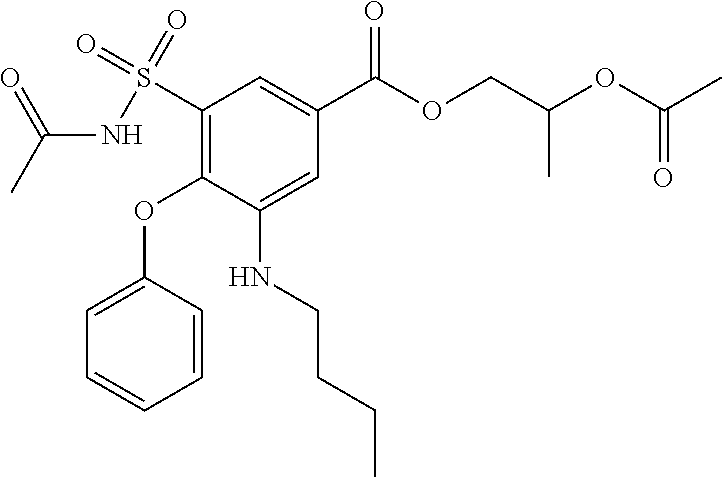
CC(=O)NS(=O)(=O)C1=C(OC2=CC=CC=C2)C(NCCCC)=CC(C(OCC(OC(C)=O)C)=O)=C1
